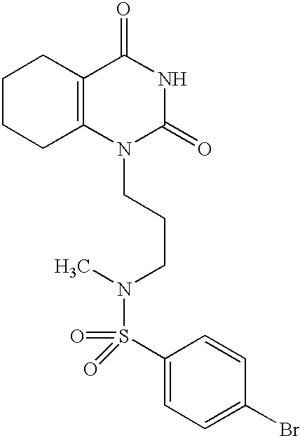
C1CCC2=C(C1)C(=O)NC(=O)N2CCCN(C)S(=O)(=O)C1=CC=C(Br)C=C1
